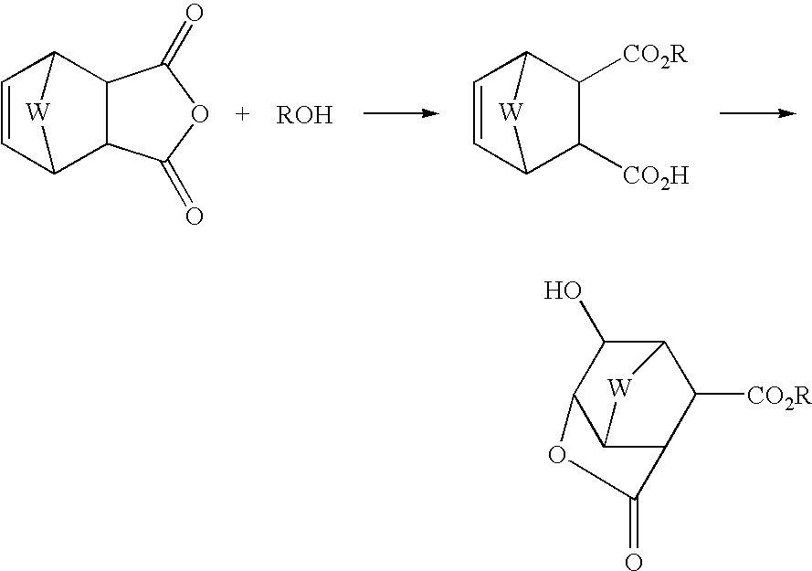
C1=CC2C3C(C1[W]2)C(=O)OC3=O.C1=CC2C([CO2H])C([CO2R])C1[W]2.C1([CO2R])C2C(O)C3C(C1C(=O)O3)[W]2
